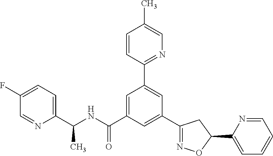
C1(C(NC(C2=CC(C3=NC=C(C)C=C3)=CC(C3=NOC(C4=CC=CC=N4)C3)=C2)=O)C)=CC=C(F)C=N1
